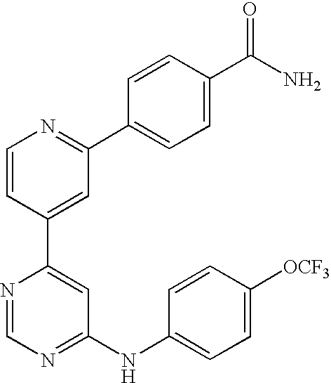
C1=NC(C2=CC(C3=CC=C(C(N)=O)C=C3)=NC=C2)=CC(NC2=CC=C([OCF3])C=C2)=N1
